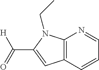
C12=C(N(CC)C(C([H])=O)=C1)N=CC=C2
